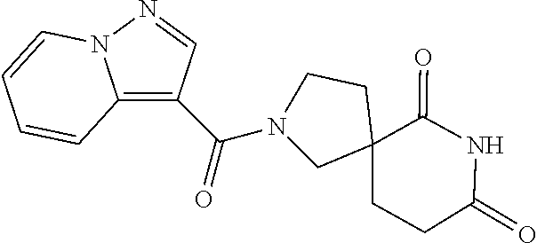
N1(C(=O)C2=C3N(N=C2)C=CC=C3)CC2(CCC(=O)NC2=O)CC1
